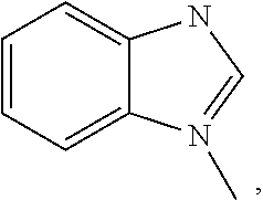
C1=CC=C2C(=C1)NC=N2C
